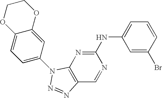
C1(N2C3=C(C=NC(NC4=CC=CC(Br)=C4)=N3)N=N2)=CC=C2C(=C1)OCCO2
